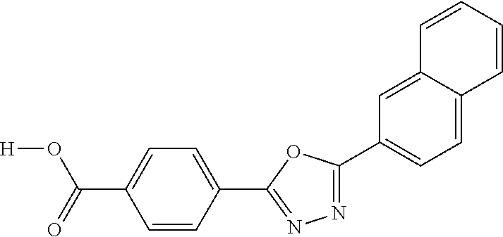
[H]OC(C1=CC=C(C2=NN=C(C3=CC=C4C(=C3)C=CC=C4)O2)C=C1)=O
